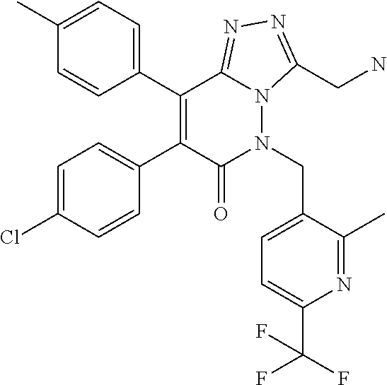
C1(C)=CC=C(C2=C(C3=CC=C(Cl)C=C3)C(=O)N(CC3=CC=C(C(F)(F)F)N=C3C)N3C2=NN=C3CN)C=C1
